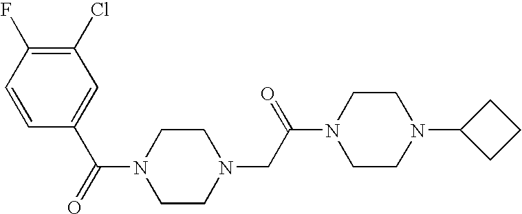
C(N1CCN(CC(N2CCN(C3CCC3)CC2)=O)CC1)(=O)C1=CC(Cl)=C(F)C=C1
